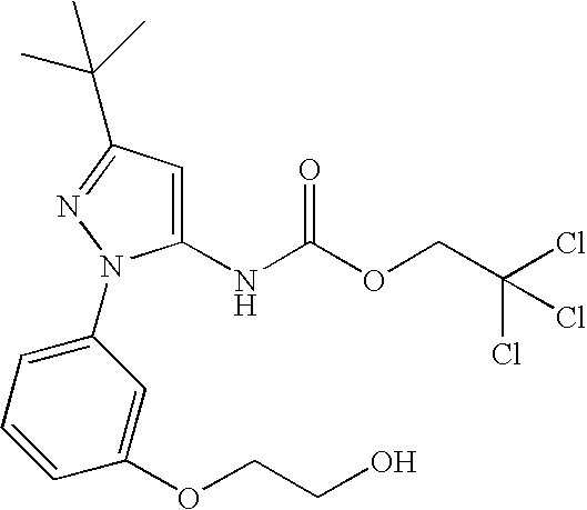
C1(NC(OCC(Cl)(Cl)Cl)=O)=CC(C(C)(C)C)=NN1C1=CC=CC(OCCO)=C1
